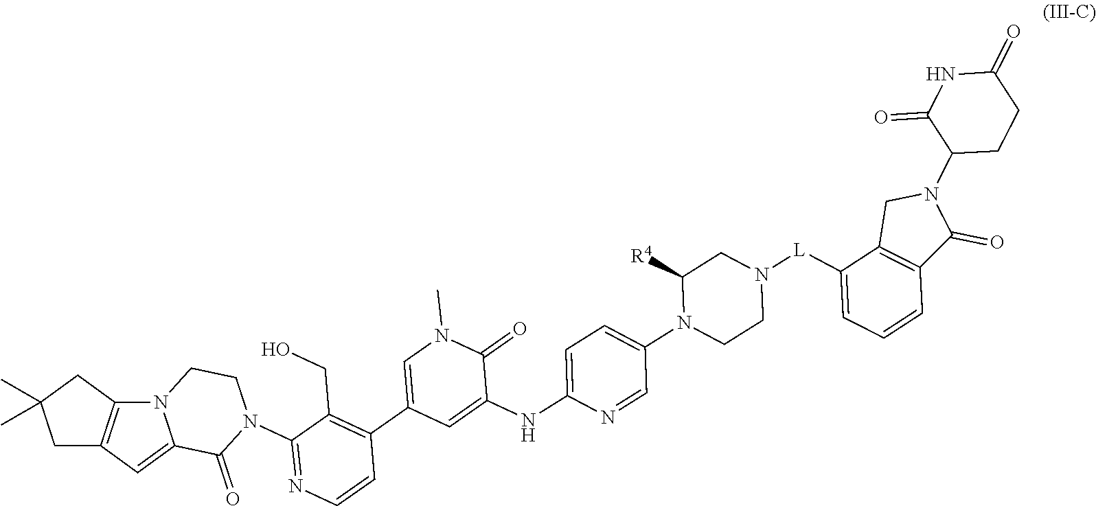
C1CN(C2=NC=CC(C3=CN(C)C(=O)C(NC4=CC=C(N5CCN([L]C6=CC=CC7=C6CN(C6CCC(=O)NC6=O)C7=O)CC5[R4])C=N4)=C3)=C2CO)C(=O)C2=CC3=C(N12)CC(C)(C)C3
